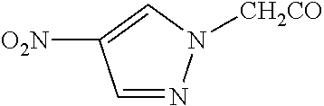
C1=NN([CH2CO])C=C1[O2N]
